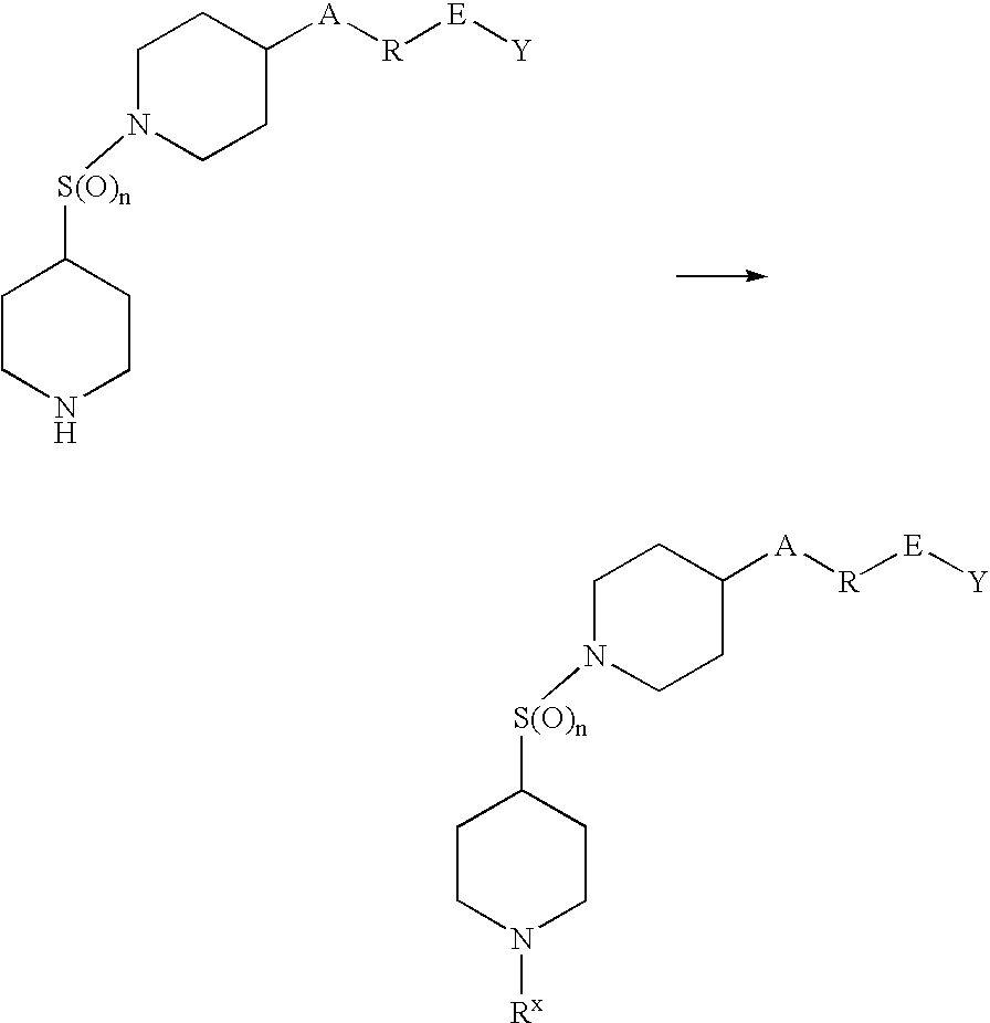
C1CC([A][R][E][Y])CCN1[S(O)n]C1CCNCC1.C1CC([A][R][E][Y])CCN1[S(O)n]C1CCN([Rx])CC1
